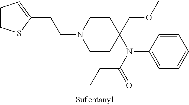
C1(CCN2CCC(N(C3=CC=CC=C3)C(CC)=O)(COC)CC2)=CC=CS1
